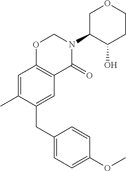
C1(CC2=CC3=C(C=C2C)OCN(C2C(O)CCOC2)C3=O)=CC=C(OC)C=C1
